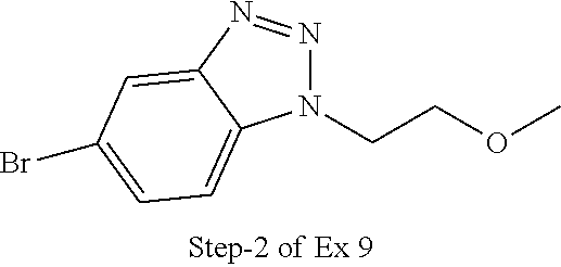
N1(CCOC)N=NC2=CC(Br)=CC=C12
